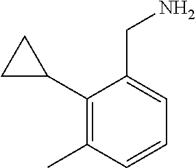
C1(C2CC2)=C(C)C=CC=C1CN
